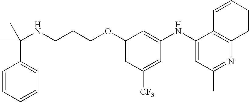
C1=CC=CC=C1C(C)(C)NCCCOC1=CC([CF3])=CC(NC2=CC(C)=NC3=C2C=CC=C3)=C1
